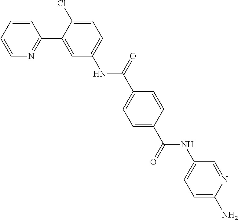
C1=CC(C(=O)NC2=CC=C(N)N=C2)=CC=C1C(NC1=CC=C(Cl)C(C2=NC=CC=C2)=C1)=O
